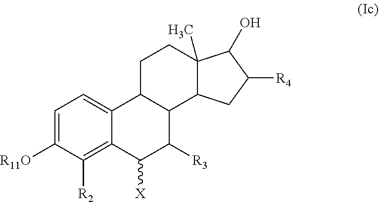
C1=C([R11O])C([R2])=C2C(=C1)C1CCC3(C)C(O)C([R4])CC3C1C([R3])C2[X]
